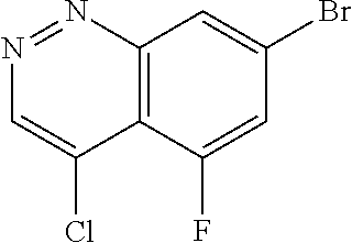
C12=C(C(F)=CC(Br)=C1)C(Cl)=CN=N2
